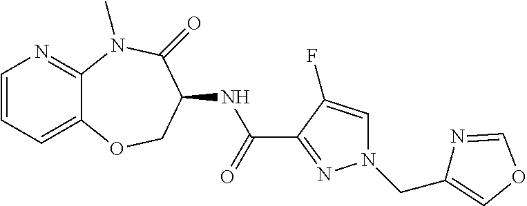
C1=CC=C2C(=N1)N(C)C(=O)C(NC(C1=NN(CC3=COC=N3)C=C1F)=O)CO2
